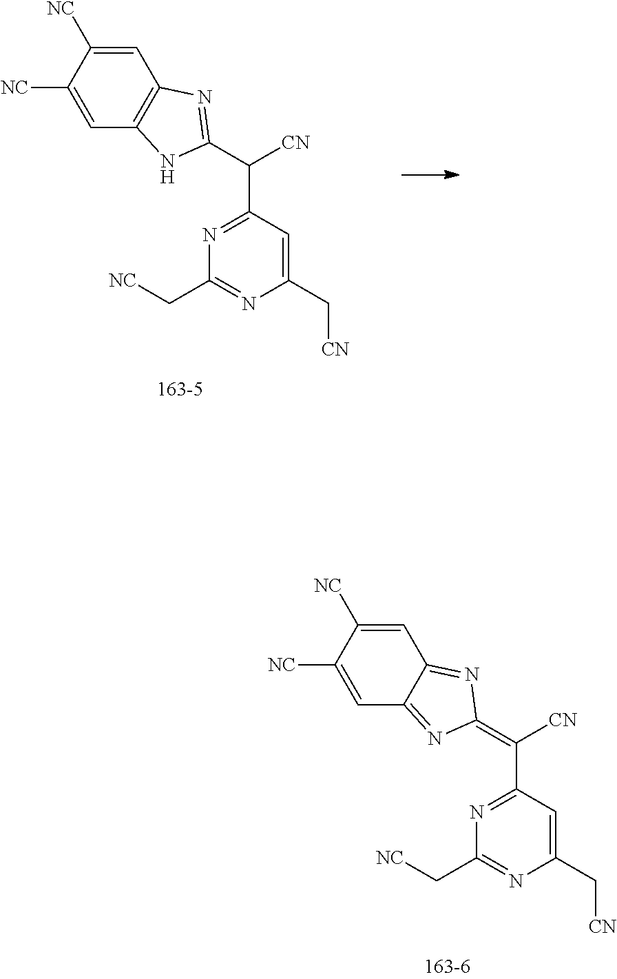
C1(C[CN])=CC(C(=C2N=C3C(=N2)C=C([NC])C([NC])=C3)[CN])=NC(C[NC])=N1.C1(C[CN])=CC(C(C2=NC3=C(N2)C=C([NC])C([NC])=C3)[CN])=NC(C[NC])=N1
